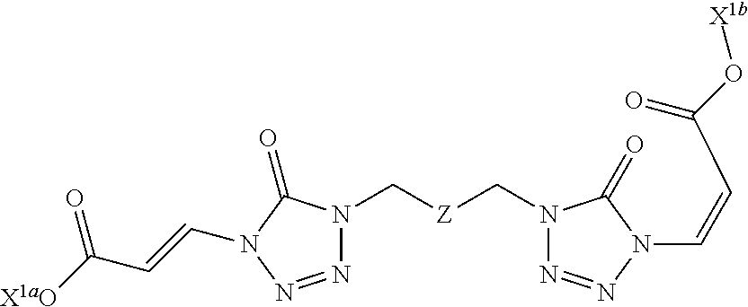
[X1aO]C(C=CN1C(=O)N(C[Z]CN2N=NN(C=CC(O[X1b])=O)C2=O)N=N1)=O
